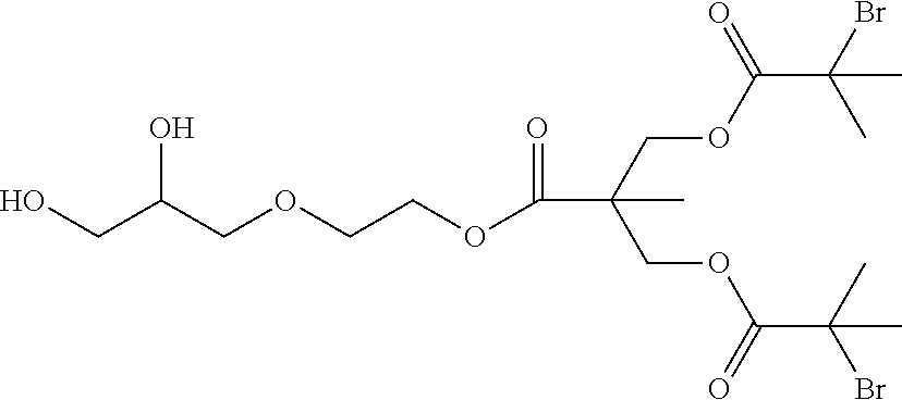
C(OC(C(C)(Br)C)=O)C(COC(C(C)(Br)C)=O)(C)C(OCCOCC(CO)O)=O
